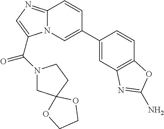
C1(C2=CN3C(=NC=C3C(=O)N3CC4(CC3)OCCO4)C=C2)=CC2=C(C=C1)OC(N)=N2
